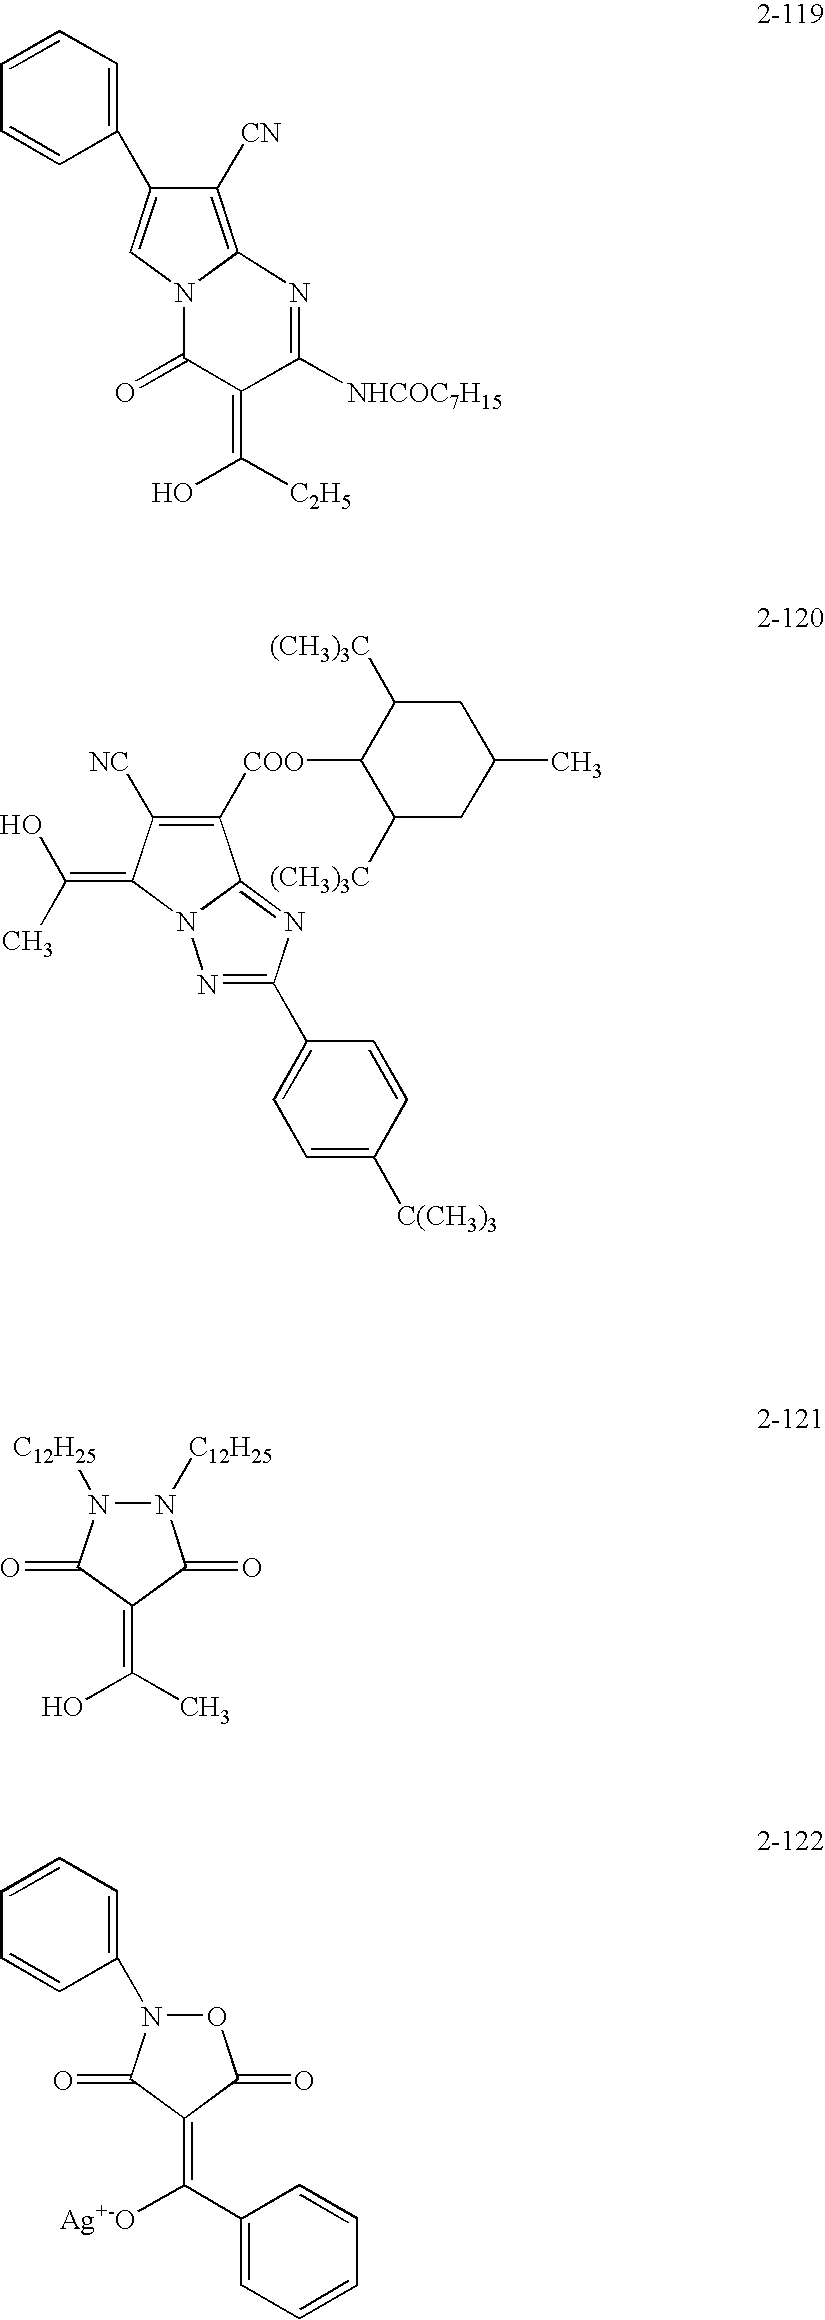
C1([CN])=C2N(C=C1C1=CC=CC=C1)C(=O)C(=C([C2H5])O)C([NHCOC7H15])=N2.C1([COO]C2C([(CH3)3C])CC(C)CC2[(CH3)3C])=C([NC])C(=C(O)C)N2C1=NC(C1=CC=C([C(CH3)3])C=C1)=N2.N1([C12H25])N([C12H25])C(=O)C(=C(O)C)C1=O.O1N(C2=CC=CC=C2)C(=O)C(=C([Ag+-O])C2=CC=CC=C2)C1=O
